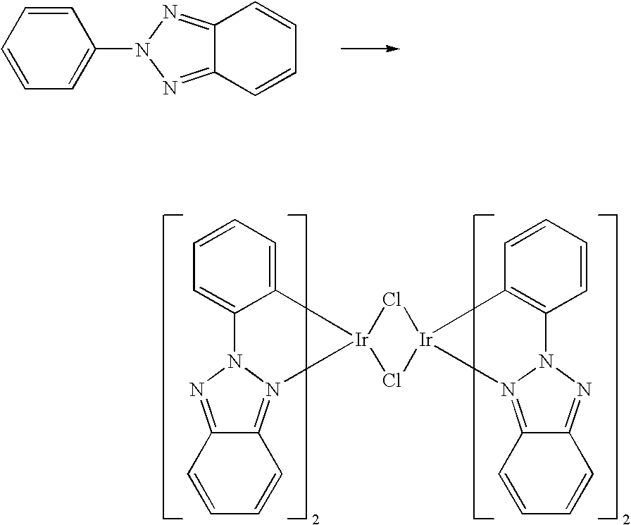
C1=CC=C2C(=C1)N1N(=C3C(=N1)C=CC=C3)[Ir]21Cl[Ir]2(C3=C(C=CC=C3)N3N2=C2C(=N3)C=CC=C2)Cl1.C1=CC=CC=C1N1N=C2C(=N1)C=CC=C2
